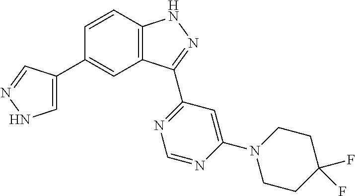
C1=CC2=C(C=C1C1=CNN=C1)C(C1=NC=NC(N3CCC(F)(F)CC3)=C1)=NN2
